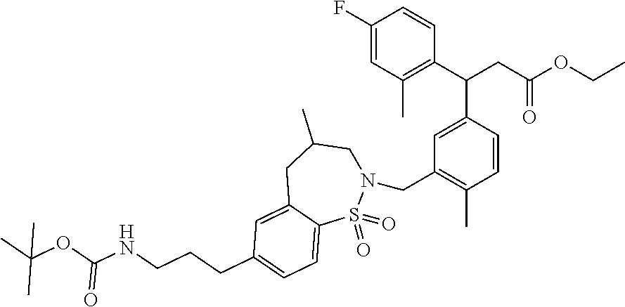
C1(F)=CC(C)=C(C(CC(OCC)=O)C2=CC(CN3CC(C)CC4=CC(CCCNC(OC(C)(C)C)=O)=CC=C4S3(=O)=O)=C(C)C=C2)C=C1
